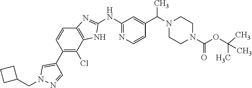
C12=C(NC(NC3=NC=CC(C(N4CCN(C(=O)OC(C)(C)C)CC4)C)=C3)=N1)C(Cl)=C(C1=CN(CC3CCC3)N=C1)C=C2
